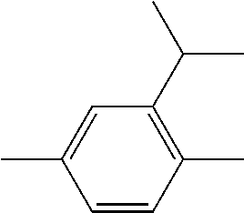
CC1=CC(C(C)C)=C(C)C=C1
